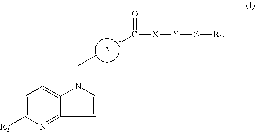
[A].C1=C([R2])N=C2C(=C1)N(CC)C=C2.NC([X][Y][Z][R1])=O
